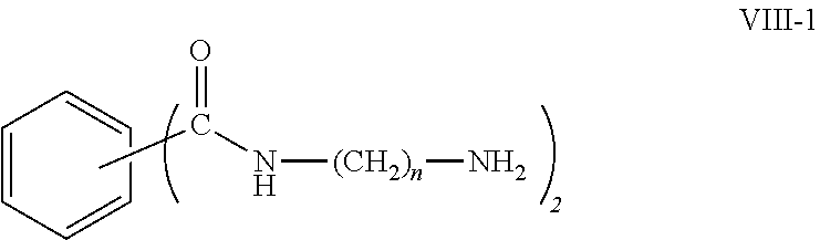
C1=CC=CC=C1.CC(N[(CH2)n]N)=O
